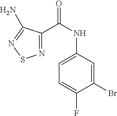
N1=C(C(NC2=CC=C(F)C(Br)=C2)=O)C(N)=NS1
